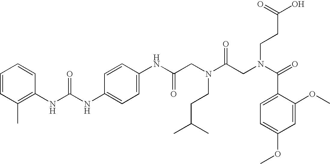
C1=CC(C)=C(NC(NC2=CC=C(NC(CN(C(CN(C(=O)C3=CC=C(OC)C=C3OC)CCC(O)=O)=O)CCC(C)C)=O)C=C2)=O)C=C1
